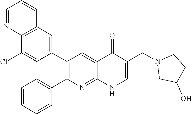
C12=C(C=C(C3=C(C4=CC=CC=C4)N=C4C(=C3)C(=O)C(CN3CC(O)CC3)=CN4)C=C1Cl)C=CC=N2
